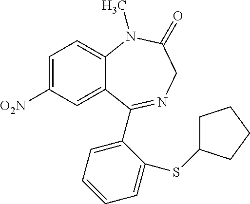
C1=C([O2N])C=C2C(=C1)N(C)C(=O)CN=C2C1=CC=CC=C1SC1CCCC1
